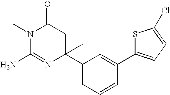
N1(C)C(N)=NC(C2=CC=CC(C3=CC=C(Cl)S3)=C2)(C)CC1=O
